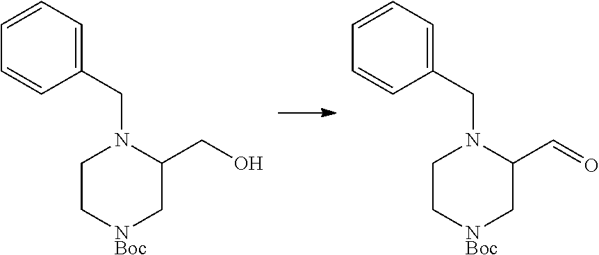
C1C[NBoc]CC(CO)N1CC1=CC=CC=C1.C1C[NBoc]CC(C=O)N1CC1=CC=CC=C1
